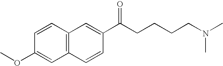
C1=CC2=C(C=C1OC)C=CC(C(CCCCN(C)C)=O)=C2
